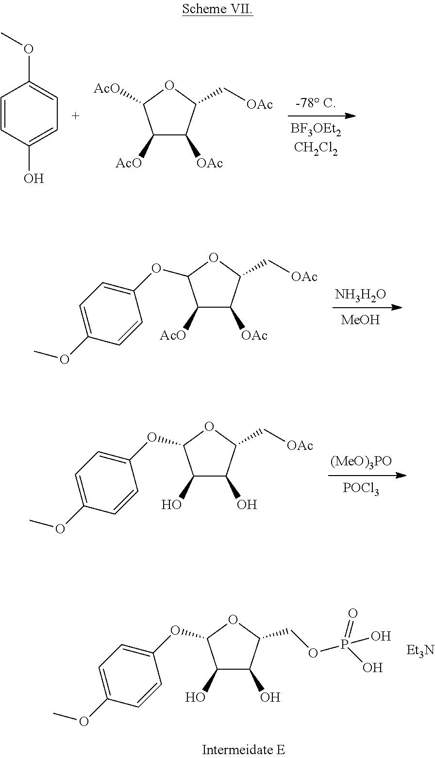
C1(O)C(O)C(COP(=O)(O)O)OC1OC1=CC=C(OC)C=C1.[Et3N].C1([AcO])C([OAc])C(C[OAc])OC1[AcO].C1=CC(O)=CC=C1OC.[NH3H2O].[MeOH].C1([AcO])C([OAc])C(C[OAc])OC1OC1=CC=C(OC)C=C1.[(MeO)3PO].[POCl3].C1(O)C(O)C(C[OAc])OC1OC1=CC=C(OC)C=C1
